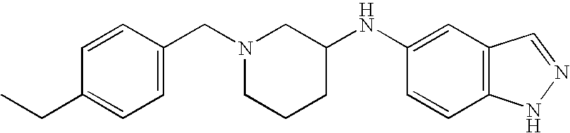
C1=CC(CN2CCCC(NC3=CC4=C(C=C3)NN=C4)C2)=CC=C1CC
